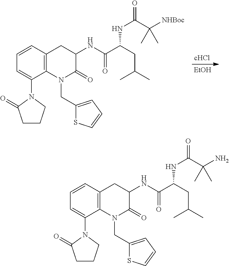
[EtOH].C1=CC2=C(C(N3C(=O)CCC3)=C1)N(CC1=CC=CS1)C(=O)C(NC(C(CC(C)C)NC(=O)C([NHBoc])(C)C)=O)C2.C1=CC2=C(C(N3C(=O)CCC3)=C1)N(CC1=CC=CS1)C(=O)C(NC(C(CC(C)C)NC(=O)C(N)(C)C)=O)C2
